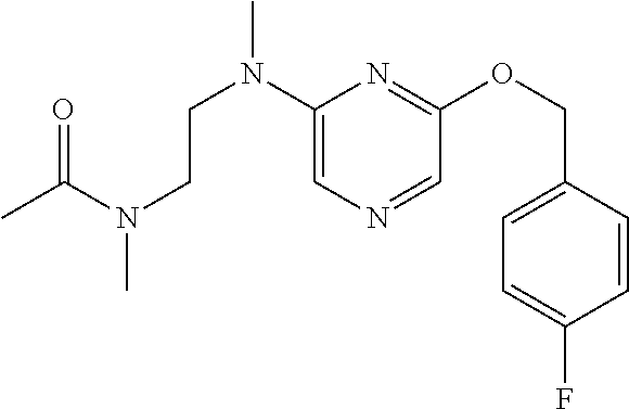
CC(N(CCN(C)C1=CN=CC(OCC2=CC=C(F)C=C2)=N1)C)=O
